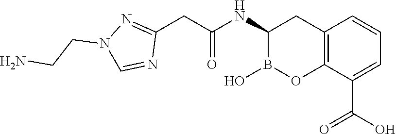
C12=C(C(C(O)=O)=CC=C1)OB(O)C(NC(=O)CC1=NN(CCN)C=N1)C2
